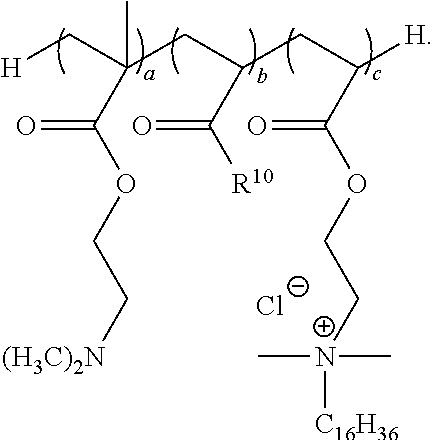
[H]CC(CC(CC([H])C(OCC[N+](C)(C)[C16H36])=O)C([R10])=O)(C)C(OCC[(H3C)2N])=O.[Cl-]
